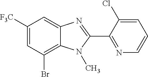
C1([F3C])=CC(Br)=C2C(=C1)N=C(C1=NC=CC=C1Cl)N2C
